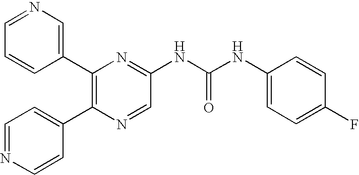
C1(C2=C(C3=CC=NC=C3)N=CC(NC(NC3=CC=C(F)C=C3)=O)=N2)=CN=CC=C1
